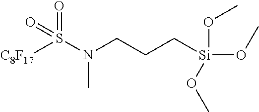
[C8F17]S(N(CCC[Si](OC)(OC)OC)C)(=O)=O
